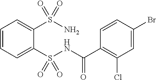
C1=CC=C(S(NC(C2=C(Cl)C=C(Br)C=C2)=O)(=O)=O)C(S(N)(=O)=O)=C1
